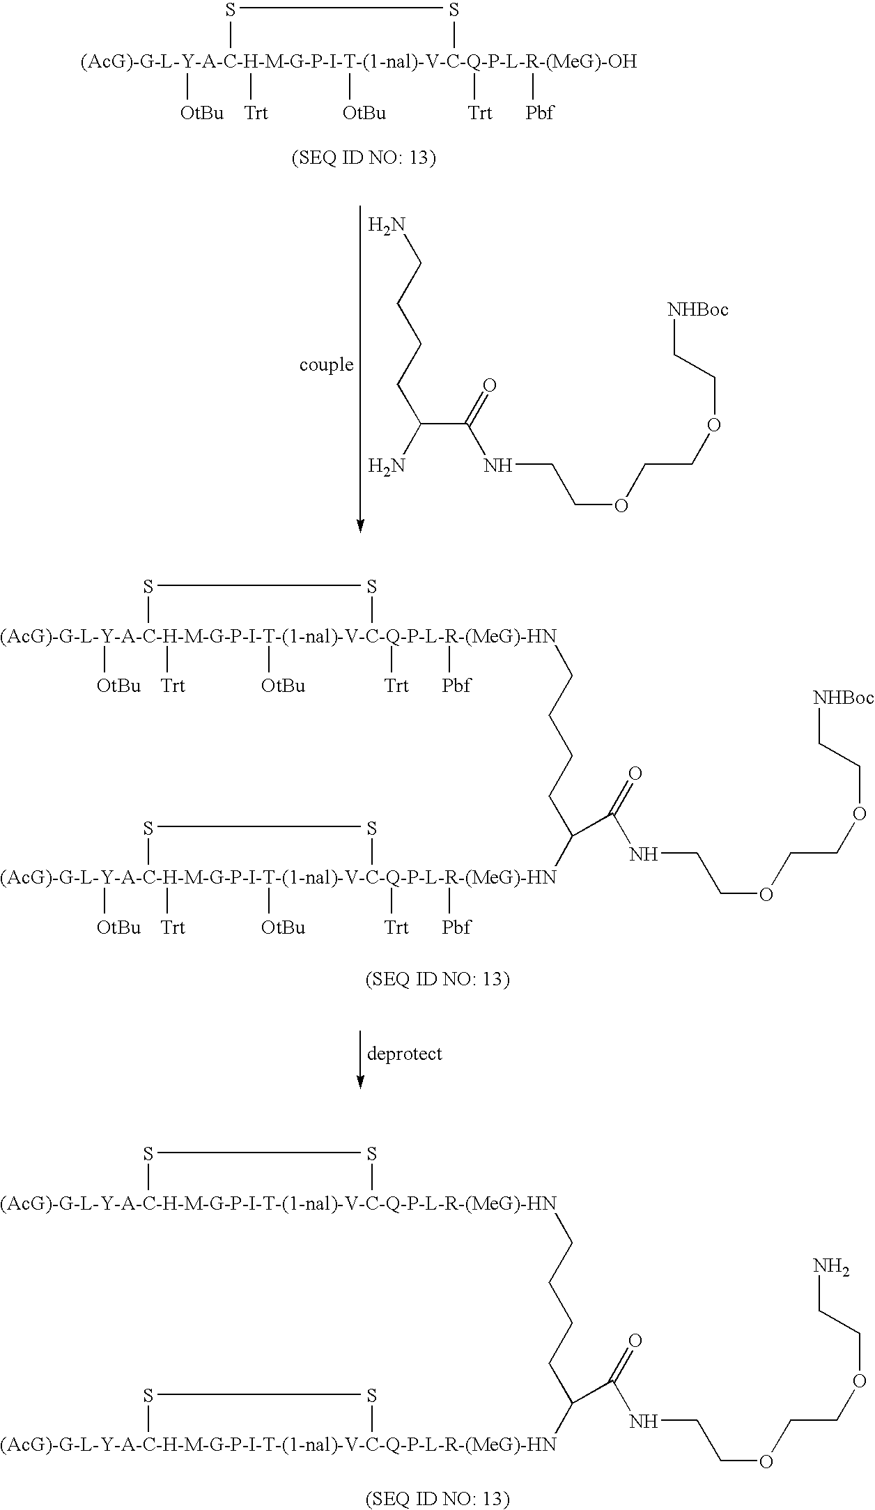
S.S.NCCCCC(N)C(=O)NCCOCCOCC[NHBoc].S.S.S.S.[(AcG)-G-L-Y-A-C-H-M-G-P-I-T-(1-nal)-V-C-Q-P-L-R-(MeG)-HN]CCCCC([(AcG)-G-L-Y-A-C-H-M-G-P-I-T-(1-nal)-V-C-Q-P-L-R-(MeG)-HN])C(NCCOCCOCC[NHBoc])=O.S.S.S.S.[(AcG)-G-L-Y-A-C-H-M-G-P-I-T-(1-nal)-V-C-Q-P-L-R-(MeG)-HN]CCCCC([(AcG)-G-L-Y-A-C-H-M-G-P-I-T-(1-nal)-V-C-Q-P-L-R-(MeG)-HN])C(NCCOCCOCCN)=O
